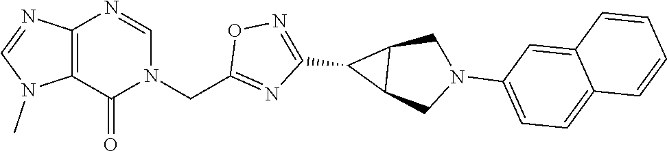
C12=C(C(=O)N(CC3=NC(C4C5C4CN(C4=CC=C6C(=C4)C=CC=C6)C5)=NO3)C=N1)N(C)C=N2
